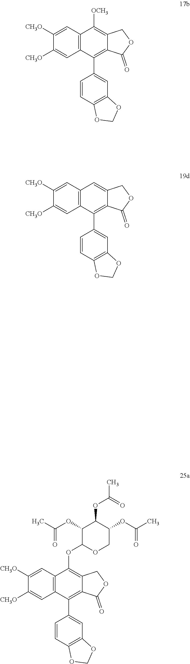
C1=C([CH3O])C([CH3O])=CC2=C1C([OCH3])=C1C(=C2C2=CC3=C(C=C2)OCO3)C(=O)OC1.C1=C([CH3O])C([CH3O])=CC2=C1C=C1C(=C2C2=CC3=C(C=C2)OCO3)C(=O)OC1.C1=C([CH3O])C([CH3O])=CC2=C1C(OC1OCC(OC(C)=O)C(OC(C)=O)C1OC(C)=O)=C1C(=C2C2=CC3=C(C=C2)OCO3)C(=O)OC1
